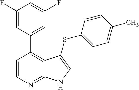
C12=NC=CC(C3=CC(F)=CC(F)=C3)=C1C(SC1=CC=C(C)C=C1)=CN2
